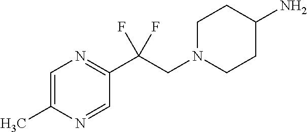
C1=C(C)N=CC(C(CN2CCC(N)CC2)(F)F)=N1
